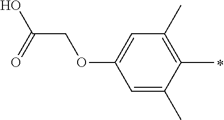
C1=C(C)C(C)=C(C)C=C1OCC(O)=O
